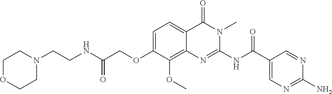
C1=C(OCC(NCCN2CCOCC2)=O)C(OC)=C2C(=C1)C(=O)N(C)C(NC(C1=CN=C(N)N=C1)=O)=N2
